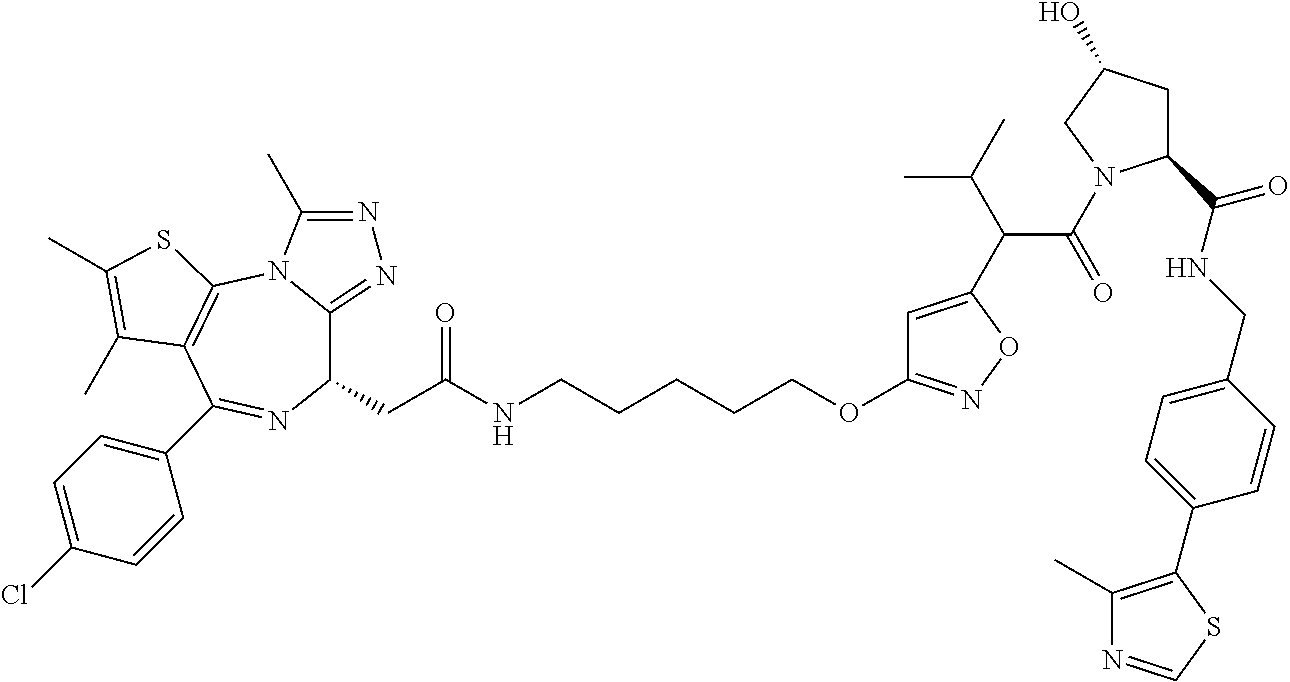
C1(CC(NCCCCCOC2=NOC(C(C(C)C)C(=O)N3C(C(NCC4=CC=C(C5=C(C)N=CS5)C=C4)=O)CC(O)C3)=C2)=O)C2=NN=C(C)N2C2=C(C(C3=CC=C(Cl)C=C3)=N1)C(C)=C(C)S2
